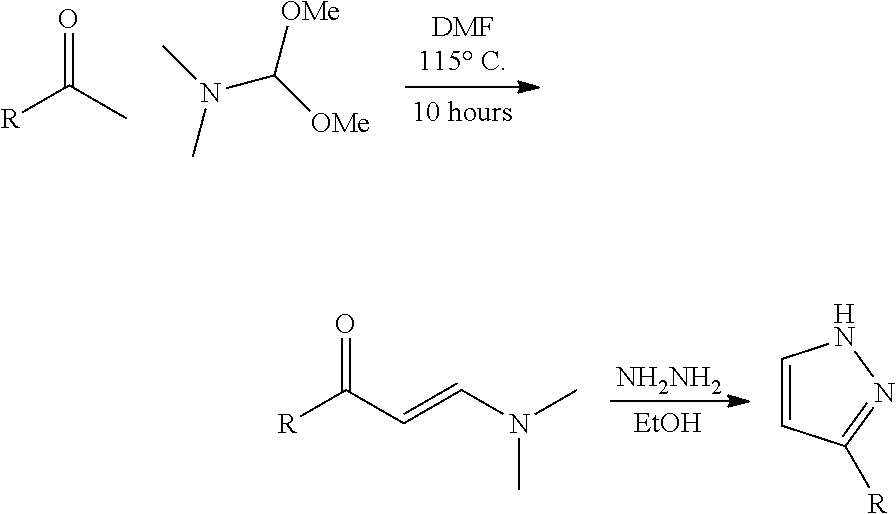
O=C(C)[R].N(C([OMe])[OMe])(C)C.[NH2NH2].[EtOH].O=C(C=CN(C)C)[R].C1=CC([R])=NN1
